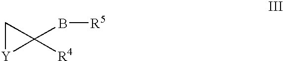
C1[Y]C1([R4])B[R5]
